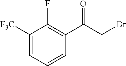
C1([F3C])=CC=CC(C(CBr)=O)=C1F
